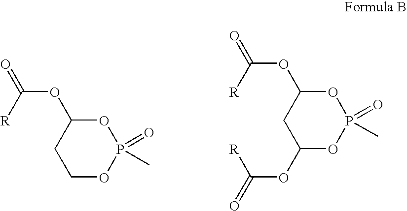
C(OC1CCOP(=O)(C)O1)([R])=O.C(OC1CC(OC(=O)[R])OP(=O)(C)O1)([R])=O
